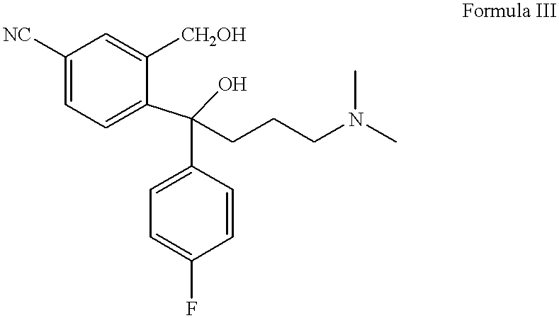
C1([NC])=CC=C(C(C2=CC=C(F)C=C2)(CCCN(C)C)O)C([CH2OH])=C1
